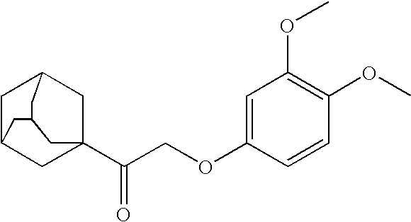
C1C2CC3(C(COC4=CC(OC)=C(OC)C=C4)=O)CC1CC(C3)C2
